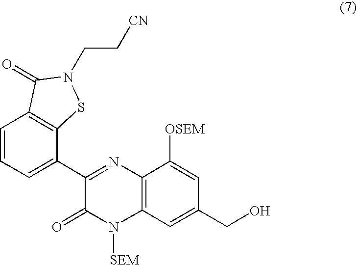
C1=CC=C(C2=NC3=C(N([SEM])C2=O)C=C(CO)C=C3[OSEM])C2=C1C(=O)N(CC[CN])S2
